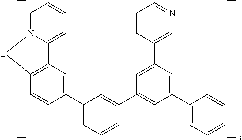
C12=C(C=CC(C3=CC=CC(C4=CC(C5=CC=CC=C5)=CC(C5=CN=CC=C5)=C4)=C3)=C1)[Ir]N1=CC=CC=C21
